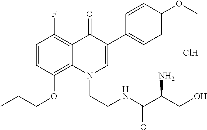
C1=CC(OCCC)=C2C(=C1F)C(=O)C(C1=CC=C(OC)C=C1)=CN2CCNC(C(CO)N)=O.Cl
